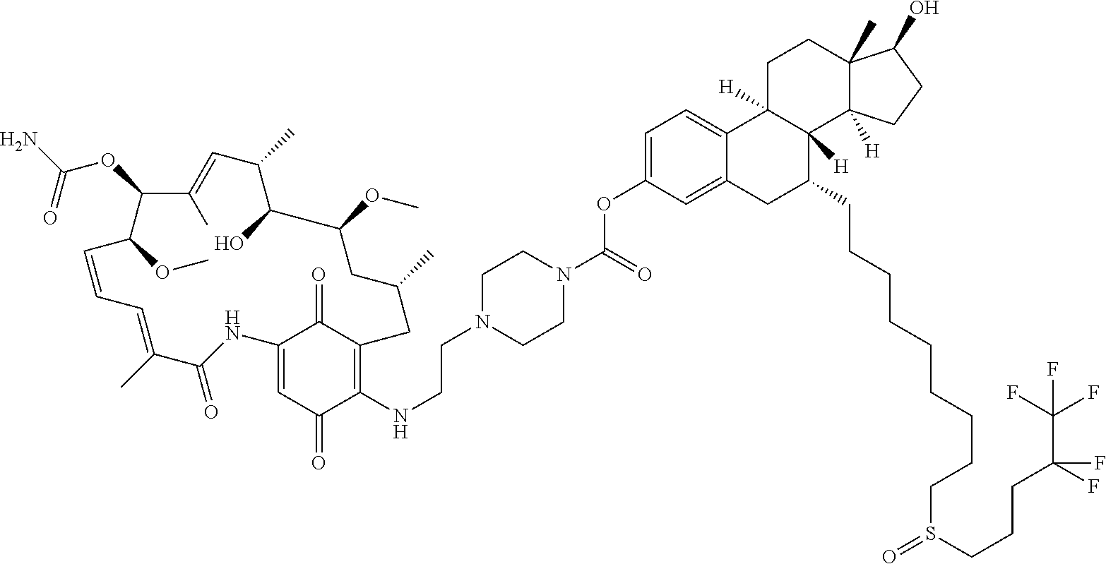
C12=CC(=O)C(NCCN3CCN(C(=O)OC4=CC=C5C(=C4)CC(CCCCCCCCCS(=O)CCCC(C(F)(F)F)(F)F)C4([H])C5([H])CCC5(C)C4([H])CCC5O)CC3)=C(C1=O)CC(C)CC(OC)C(O)C(C)C=C(C)C(OC(N)=O)C(OC)C=CC=C(C)C(=O)N2
